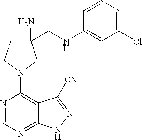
C1(CNC2=CC(Cl)=CC=C2)(N)CCN(C2=C3C(=NC=N2)NN=C3[CN])C1
